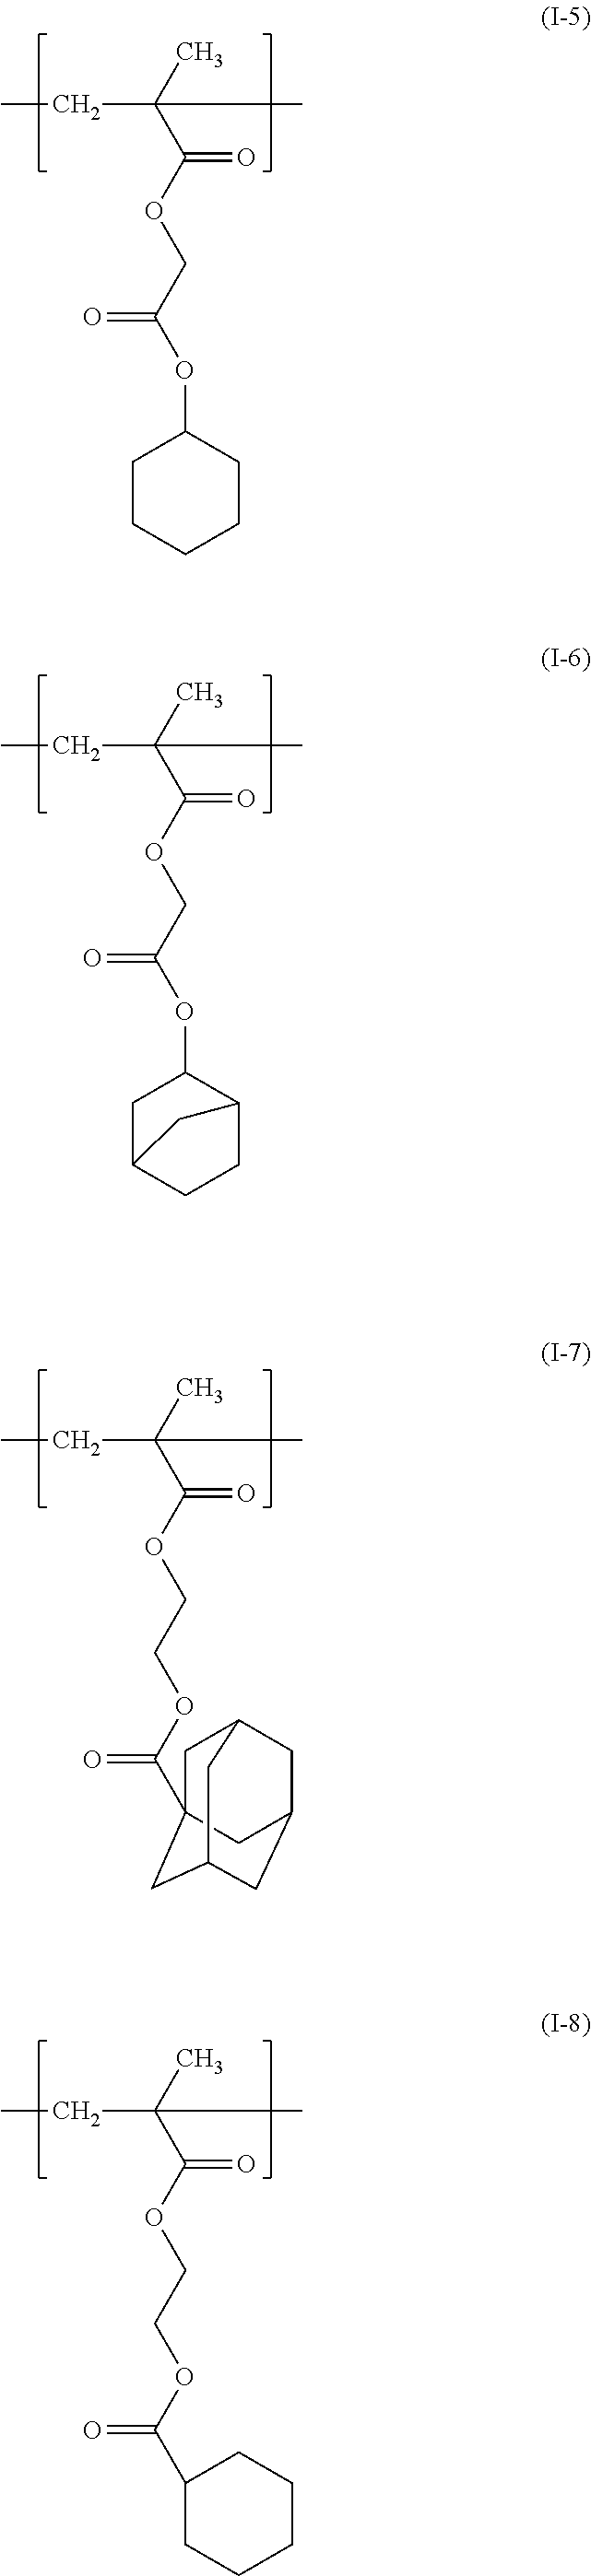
C(OC(C(C)(CC)C)=O)C(OC1CCCCC1)=O.C(OC(C(C)(CC)C)=O)C(OC1CC2CCC1C2)=O.C(OC(C(C)(CC)C)=O)COC(=O)C12CC3CC(CC(C1)C3)C2.C(OC(C(C)(CC)C)=O)COC(=O)C1CCCCC1
